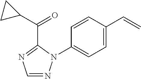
C1=NN(C2=CC=C(C=C)C=C2)C(C(C2CC2)=O)=N1
